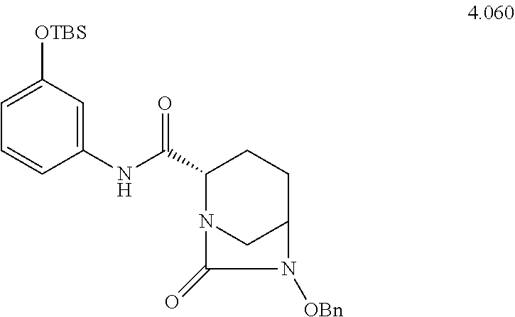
C1(NC(C2N3CC(CC2)N([OBn])C3=O)=O)=CC([OTBS])=CC=C1
